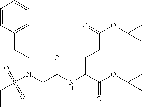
C1=CC(CCN(CC(NC(C(OC(C)(C)C)=O)CCC(OC(C)(C)C)=O)=O)S(=O)(=O)CC)=CC=C1
